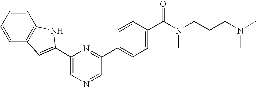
C1=C(C2=CC3=C(C=CC=C3)N2)N=C(C2=CC=C(C(=O)N(CCCN(C)C)C)C=C2)C=N1
